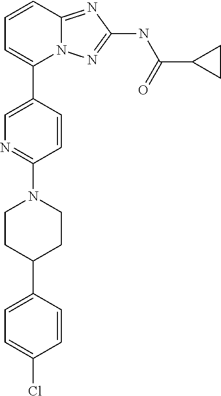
C1=CC2=NC(NC(C3CC3)=O)=NN2C(C2=CN=C(N3CCC(C4=CC=C(Cl)C=C4)CC3)C=C2)=C1
